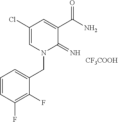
[CF3COOH].C1(Cl)=CN(CC2=CC=CC(F)=C2F)C(=N)C(C(N)=O)=C1
